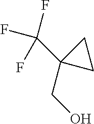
FC(C1(CO)CC1)(F)F
